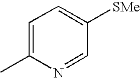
C1=C(C)N=CC([SMe])=C1
